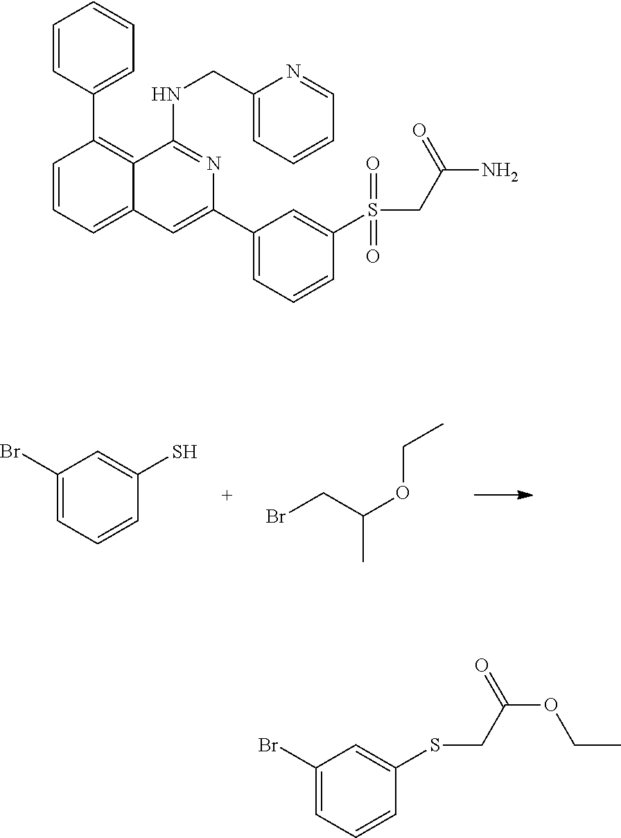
C1=CC(C2=C3C(=CC=C2)C=C(C2=CC=CC(S(CC(N)=O)(=O)=O)=C2)N=C3NCC2=CC=CC=N2)=CC=C1.C1(Br)=CC=CC(S)=C1.C(C)(CBr)OCC.C1(Br)=CC=CC(SCC(OCC)=O)=C1
